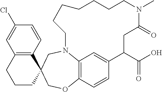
C12=C(C=CC(Cl)=C1)C1(CCC2)COC2=C3N(C1)CCCCCCCN(C)C(=O)CC(C(O)=O)C(=C3)C=C2
